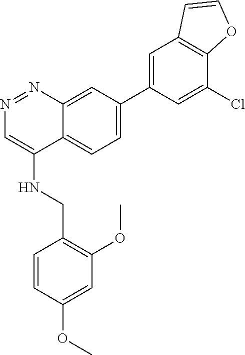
C1=C(C2=CC=C3C(=C2)N=NC=C3NCC2=C(OC)C=C(OC)C=C2)C=C(Cl)C2=C1C=CO2
